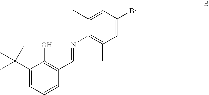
C1=C(C(C)(C)C)C(O)=C(C=NC2=C(C)C=C(Br)C=C2C)C=C1
